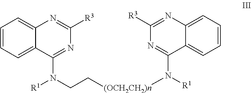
C1=CC=C2C(=C1)N=C([R3])N=C2N([R1])CC[(OCH2CH2)n]N([R1])C1=NC([R3])=NC2=CC=CC=C21
